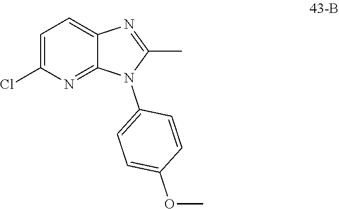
N1=C(C)N(C2=CC=C(OC)C=C2)C2=NC(Cl)=CC=C12
